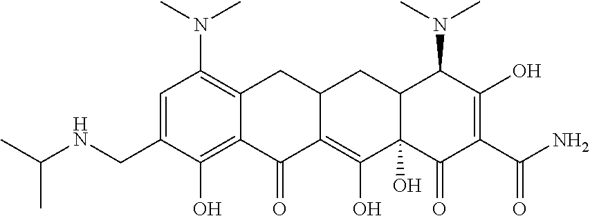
C1=C(CNC(C)C)C(O)=C2C(=C1N(C)C)CC1C(=C(O)C3(O)C(C1)C(N(C)C)C(O)=C(C(N)=O)C3=O)C2=O
